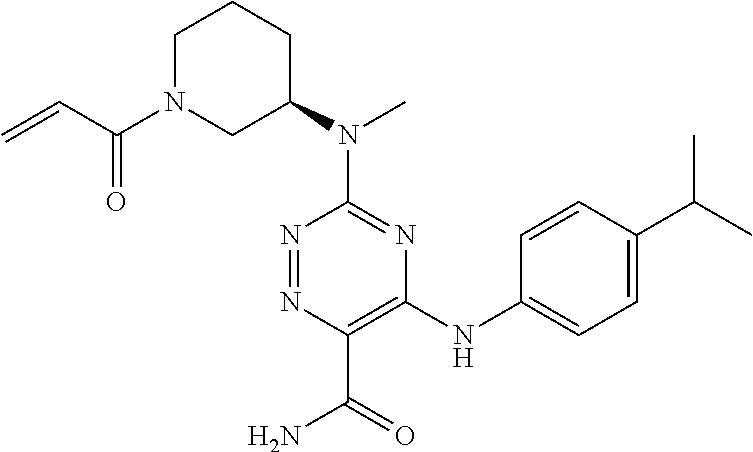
C=CC(N1CC(N(C2=NC(NC3=CC=C(C(C)C)C=C3)=C(C(=O)N)N=N2)C)CCC1)=O
